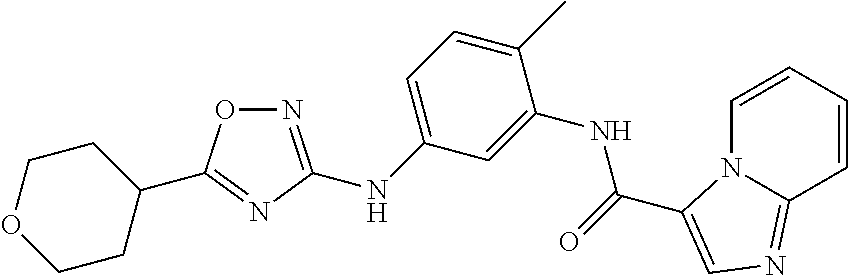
C1=CC=CC2=NC=C(C(=O)NC3=CC(NC4=NOC(C5CCOCC5)=N4)=CC=C3C)N12
